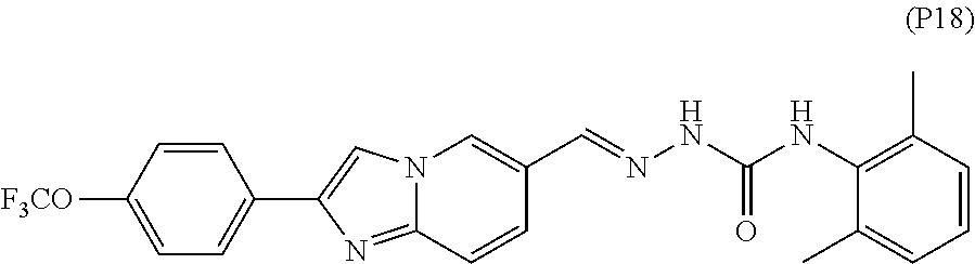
C1=C([F3CO])C=CC(C2=CN3C(=N2)C=CC(C=NNC(NC2=C(C)C=CC=C2C)=O)=C3)=C1
